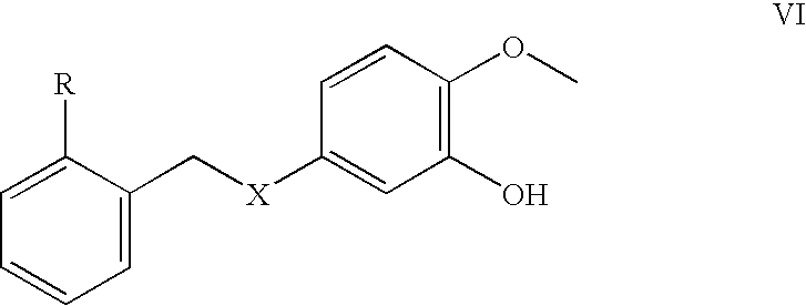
C([X]C1=CC(O)=C(OC)C=C1)C1=CC=CC=C1[R]
